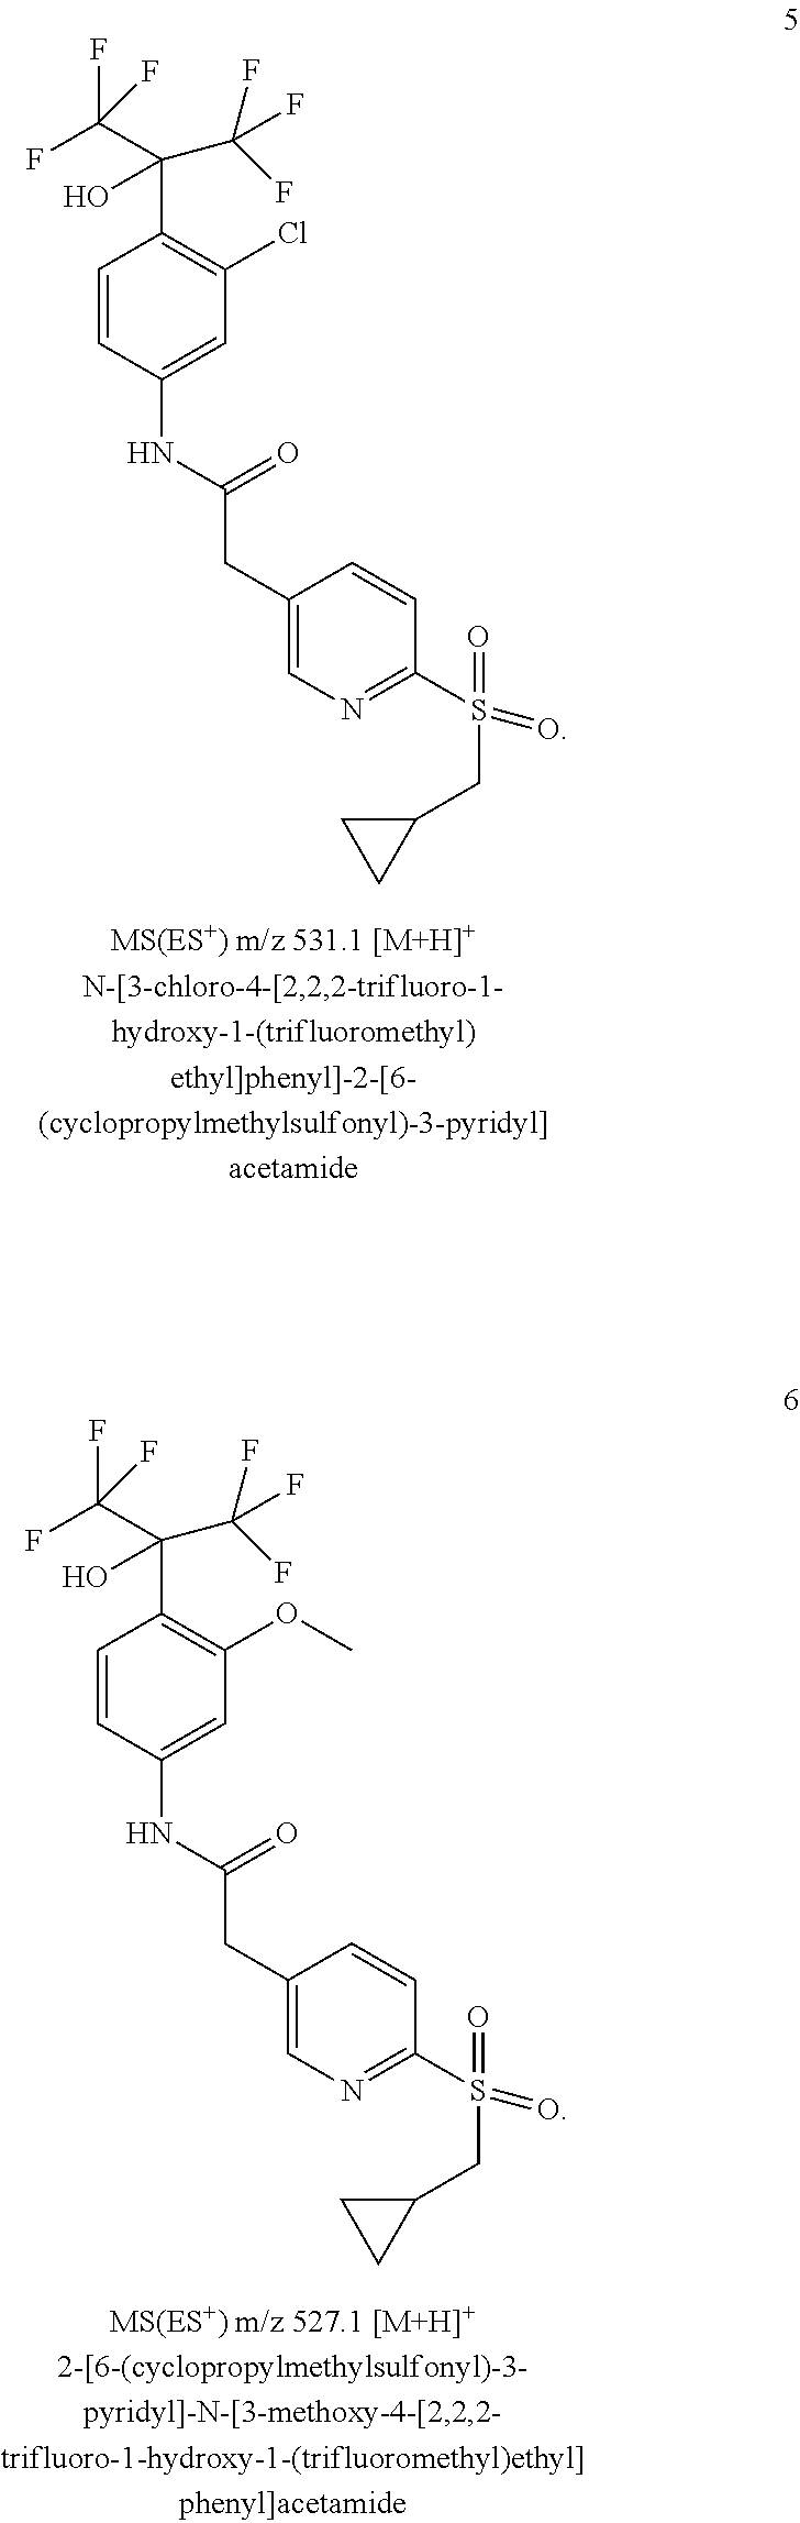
C1=CC(NC(CC2=CN=C(S(=O)(=O)CC3CC3)C=C2)=O)=CC(OC)=C1C(C(F)(F)F)(C(F)(F)F)O.C1=CC(NC(CC2=CN=C(S(=O)(=O)CC3CC3)C=C2)=O)=CC(Cl)=C1C(C(F)(F)F)(C(F)(F)F)O
